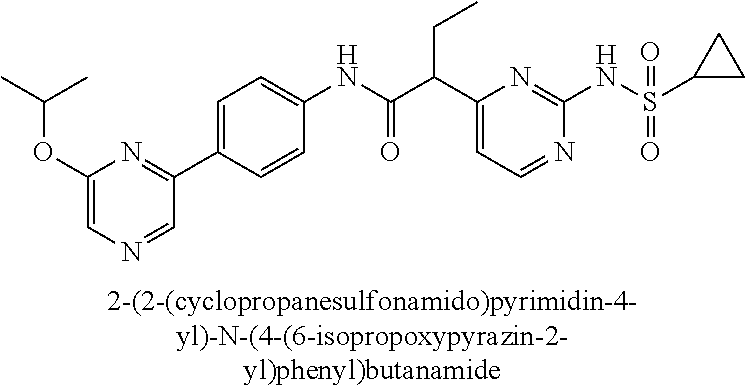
C1(NC(=O)C(C2=CC=NC(NS(=O)(=O)C3CC3)=N2)CC)=CC=C(C2=NC(OC(C)C)=CN=C2)C=C1
